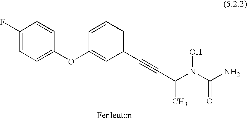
C1(F)=CC=C(OC2=CC(C#CC(C)N(O)C(=O)N)=CC=C2)C=C1
